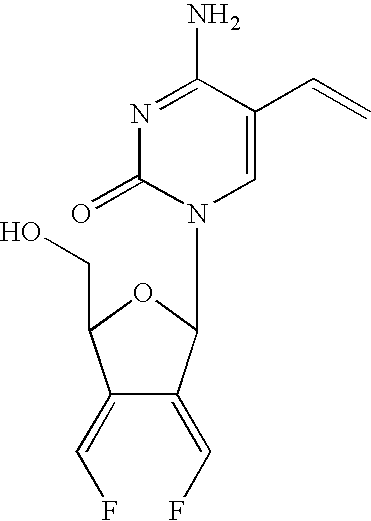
N1=C(N)C(C=C)=CN(C2C(=CF)C(=CF)C(CO)O2)C1=O
